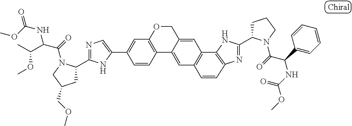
C1=C(C2=CC3=C(C4=CC5=C(C6=C(N=C(C7CCCN7C(=O)C(C7=CC=CC=C7)NC(=O)OC)N6)C=C5)C=C4CO3)C=C2)NC(C2CC(COC)CN2C(=O)C(NC(OC)=O)C(C)OC)=N1
